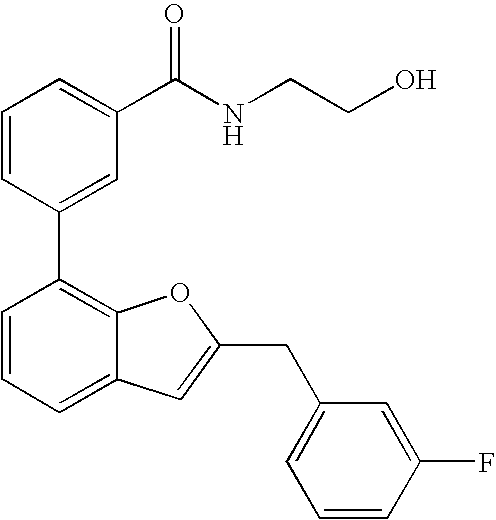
C1=CC(C2=C3C(=CC=C2)C=C(CC2=CC=CC(F)=C2)O3)=CC(C(NCCO)=O)=C1
